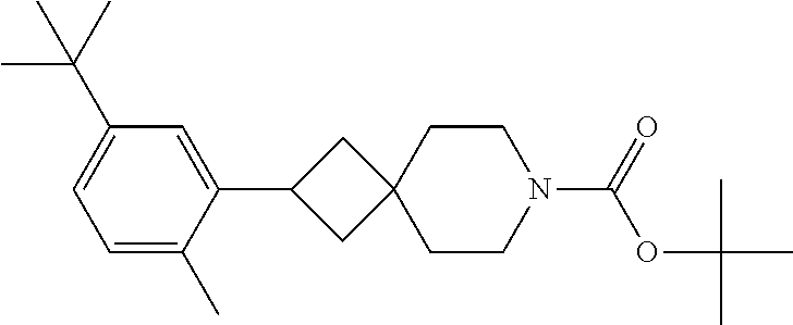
C1=C(C)C(C2CC3(C2)CCN(C(=O)OC(C)(C)C)CC3)=CC(C(C)(C)C)=C1
